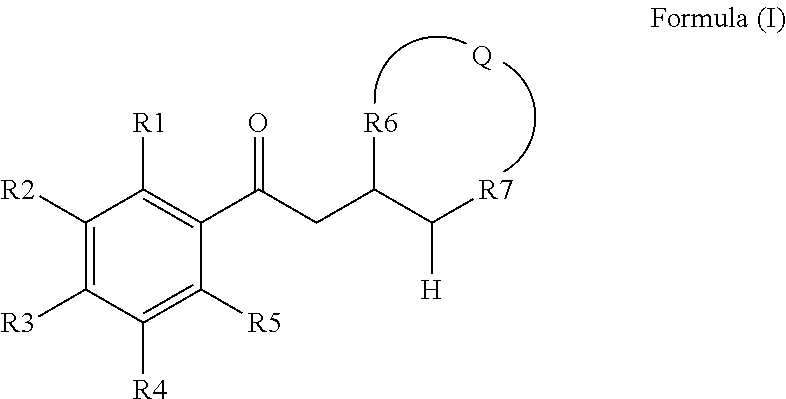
C1([R2])=C([R3])C([R4])=C([R5])C(C(CC(C([R7])[H])[R6])=O)=C1[R1].[Q]
